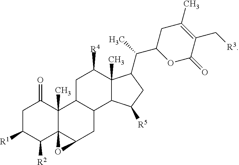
C1C([R1])C([R2])C23C(C)(C1=O)C1C(CC2O3)C2C(C)(C([R4])C1)C(C(C1OC(=O)C(C[R3])=C(C)C1)C)CC2[R5]
